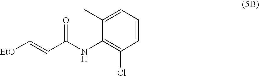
C1(C)=CC=CC(Cl)=C1NC(C=C[EtO])=O
